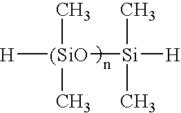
[H][(SiO]([Si]([H])(C)C)(C)C
